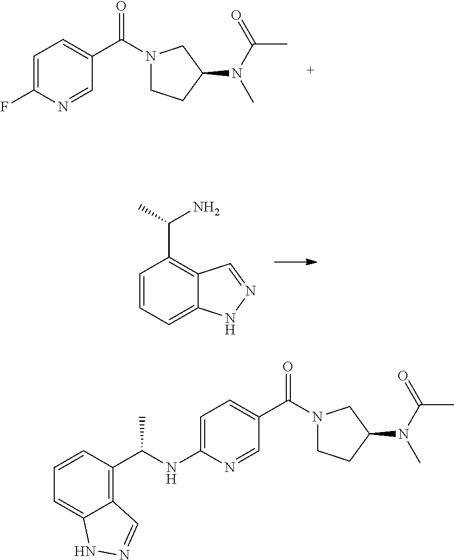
O=C(C)N(C1CCN(C(C2=CC=C(F)N=C2)=O)C1)C.C1(C(N)C)=C2C=NNC2=CC=C1.O=C(C)N(C)C1CCN(C(C2=CC=C(NC(C3=C4C(=CC=C3)NN=C4)C)N=C2)=O)C1
